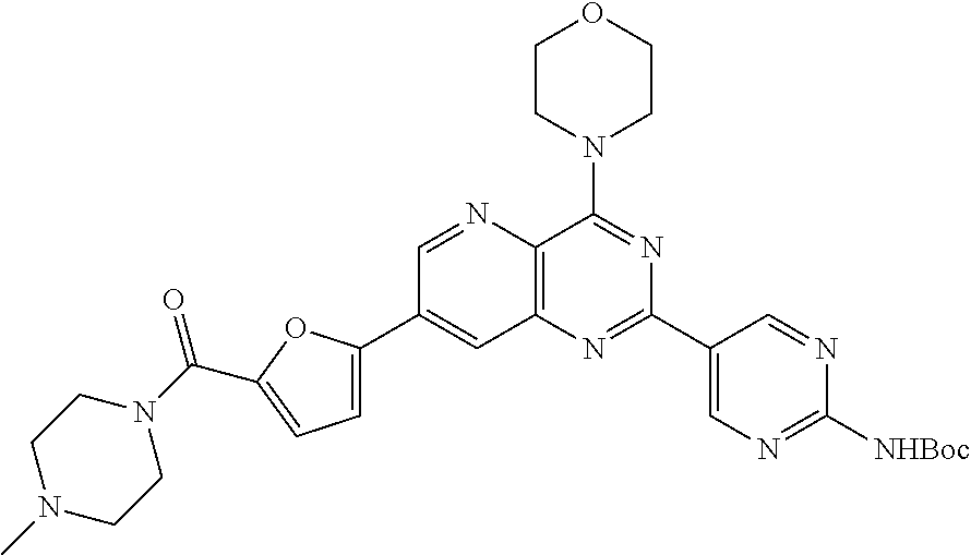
C12=C(C(N3CCOCC3)=NC(C3=CN=C([NHBoc])N=C3)=N1)N=CC(C1=CC=C(C(=O)N3CCN(C)CC3)O1)=C2
